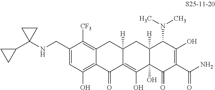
C1(CNC2(C3CC3)CC2)=CC(O)=C2C(=C1[CF3])CC1([H])C(=C(O)C3(O)C([H])(C1)C(N(C)C)C(O)=C(C(N)=O)C3=O)C2=O
